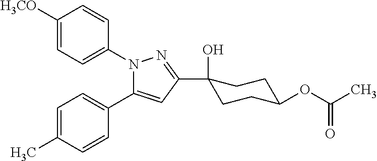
C1=C(C)C=CC(C2=CC(C3(O)CCC(OC(C)=O)CC3)=NN2C2=CC=C([H3CO])C=C2)=C1
